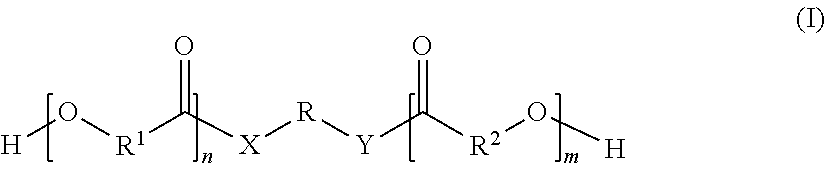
[H]O[R1]C([X][R][Y]C([R2]O[H])=O)=O
